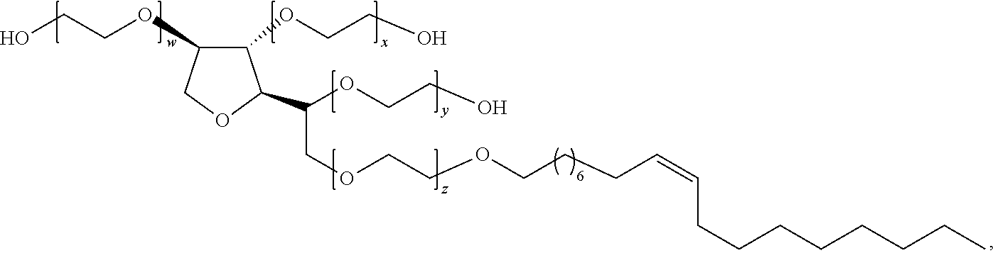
C1(OCCO)C(OCCO)COC1C(COCCOCCCC=CCCCCCCCC)OCCO
